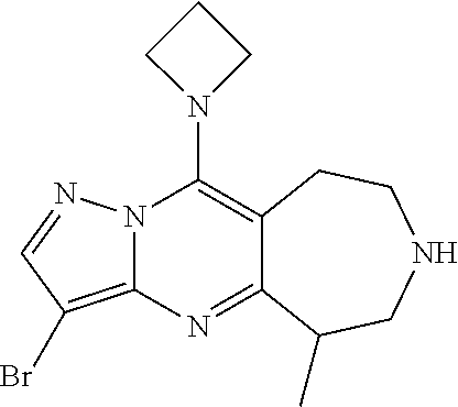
N1(C2=C3C(=NC4=C(Br)C=NN24)C(C)CNCC3)CCC1
